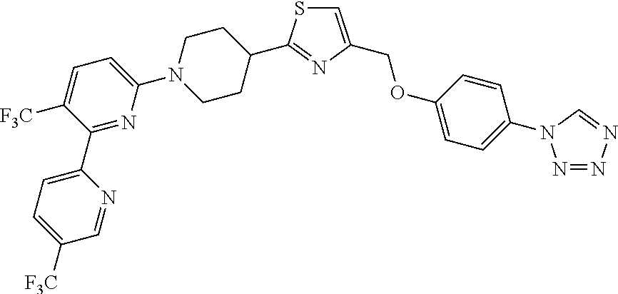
C1(C2=CC=C([F3C])C=N2)=NC(N2CCC(C3=NC(COC4=CC=C(N5N=NN=C5)C=C4)=CS3)CC2)=CC=C1[F3C]
